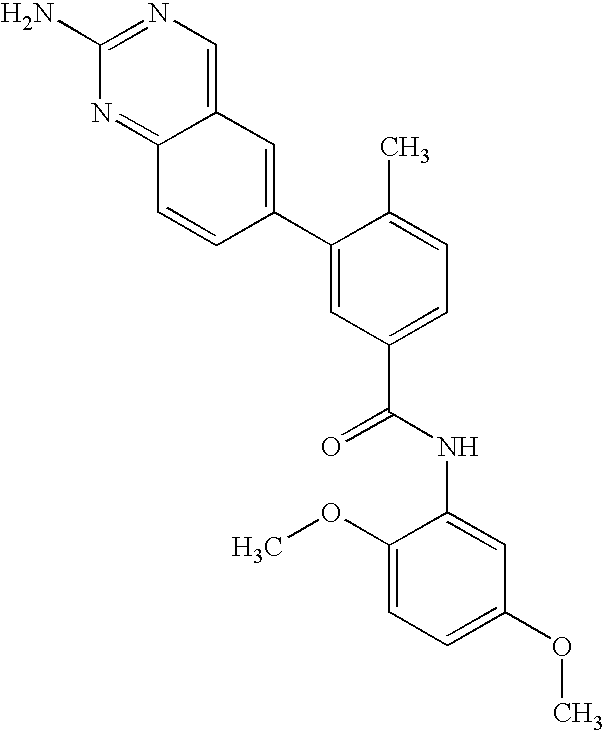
C12=NC(N)=NC=C1C=C(C1=CC(C(=O)NC3=CC(OC)=CC=C3OC)=CC=C1C)C=C2
